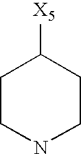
C1([X5])CCNCC1
